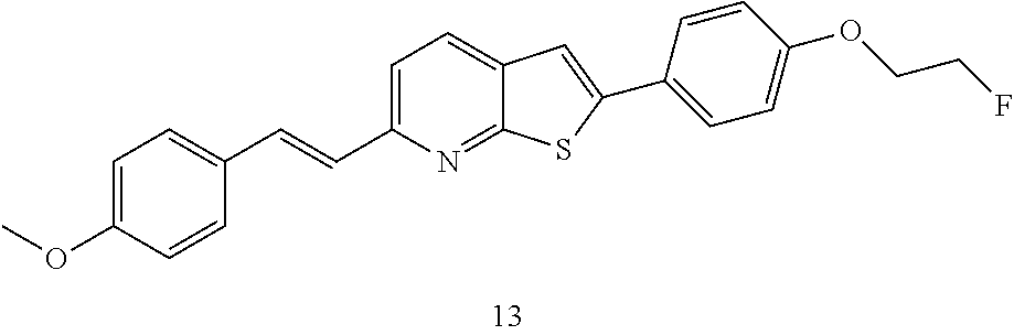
C1(C=CC2=CC=C3C(=N2)SC(C2=CC=C(OCCF)C=C2)=C3)=CC=C(OC)C=C1
